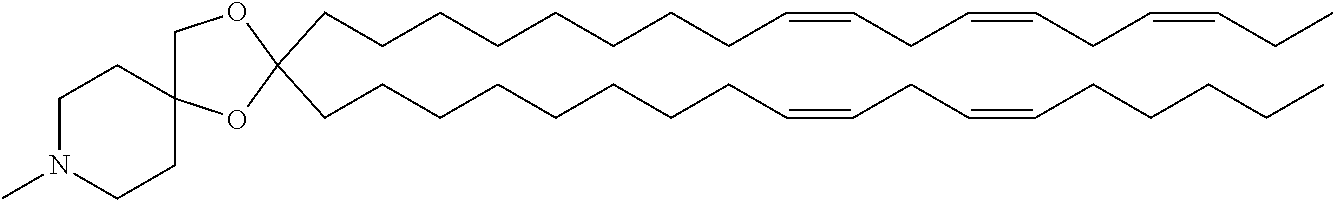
C(CCCCCCCC=CCC=CCCCCC)C1(CCCCCCCCC=CCC=CCC=CCC)OC2(CO1)CCN(C)CC2
